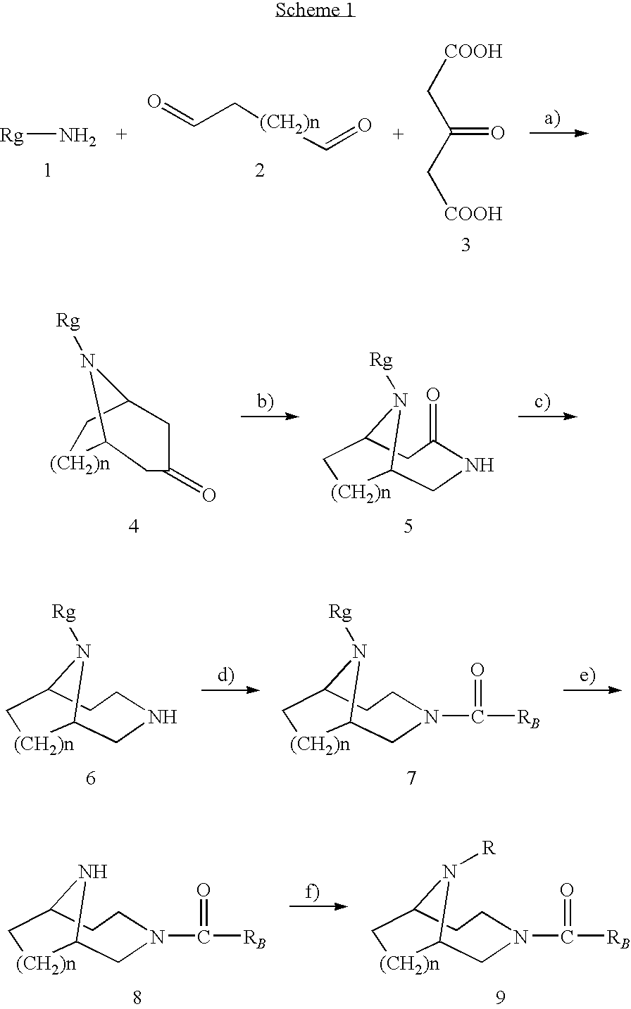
[Rg]N.O=CC[(CH2)n]C=O.O=C(C[COOH])C[COOH].C12[(CH2)n]CC(N1[Rg])CC(=O)C2.C12CNC(=O)CC(N1[Rg])C[(CH2)n]2.C12CNCCC(N1[Rg])C[(CH2)n]2.C12CN(C(=O)[RB])CCC(N1[Rg])C[(CH2)n]2.C12CN(C(=O)[RB])CCC(N1)C[(CH2)n]2.C12CN(C(=O)[RB])CCC(N1[R])C[(CH2)n]2
